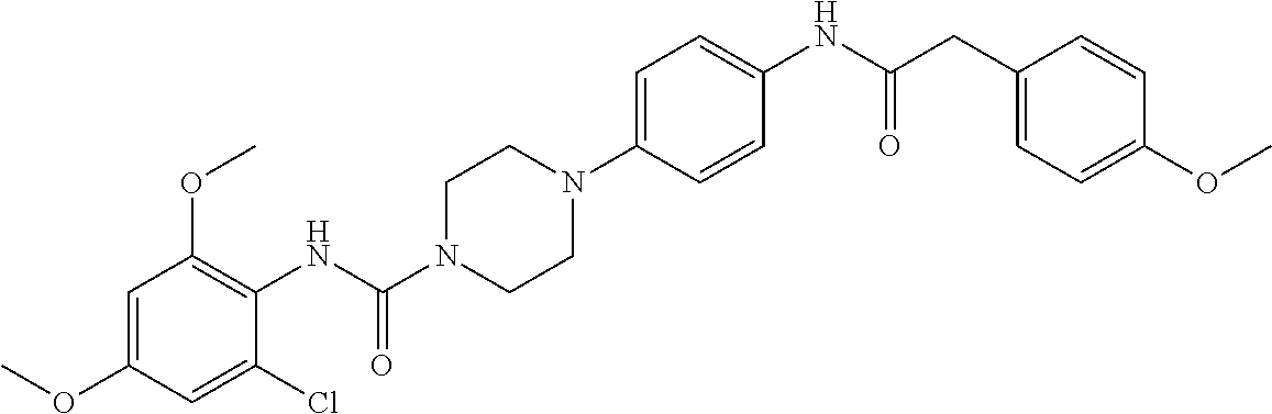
C1=C(OC)C=C(Cl)C(NC(N2CCN(C3=CC=C(NC(=O)CC4=CC=C(OC)C=C4)C=C3)CC2)=O)=C1OC
